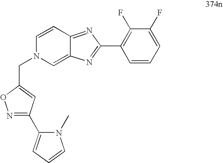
C1=CC2=NC(C3=C(F)C(F)=CC=C3)=NC2=CN1CC1=CC(C2=CC=CN2C)=NO1
